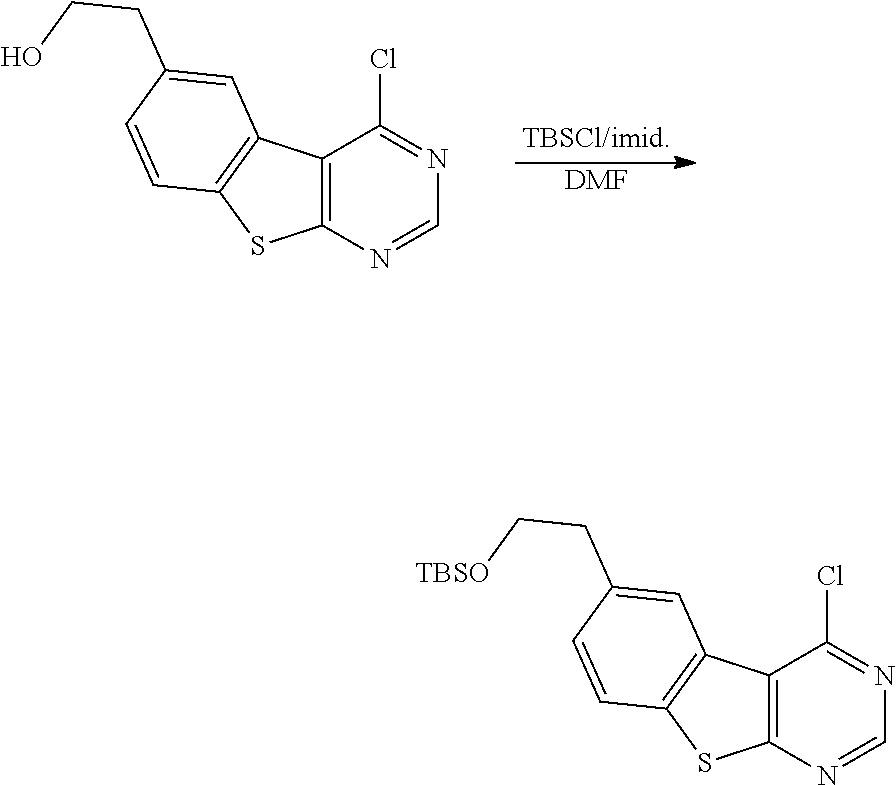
C12=C(N=CN=C1Cl)SC1=C2C=C(CC[TBSO])C=C1.C12=C(N=CN=C1Cl)SC1=C2C=C(CCO)C=C1.[DMF]
